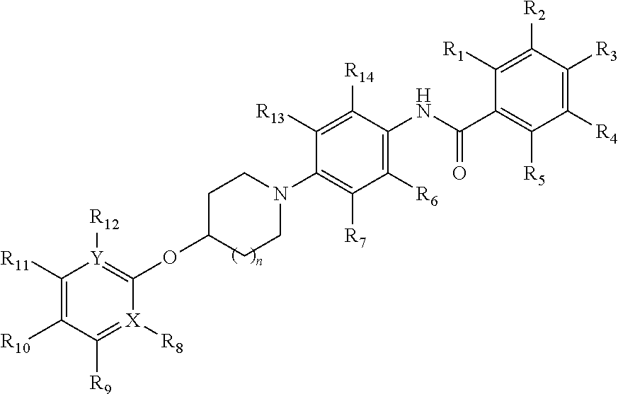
[R10]C1=C([R11])[Y]([R12])=C(OC2CCN(C3=C([R7])C([R6])=C(NC(=O)C4=C([R5])C([R4])=C([R3])C([R2])=C4[R1])C([R14])=C3[R13])CC2)[X]([R8])=C1[R9]
